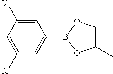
C1=C(Cl)C=C(Cl)C=C1B1OC(C)CO1
